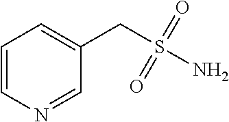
C1=CN=CC(CS(N)(=O)=O)=C1
